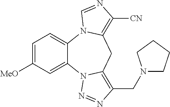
C1=C([MeO])C=C2C(=C1)N1C(=C([CN])N=C1)CC1=C(CN3CCCC3)N=NN21
